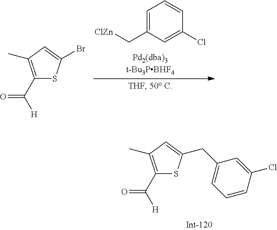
C1(C(=O)[H])=C(C)C=C(CC2=CC=CC(Cl)=C2)S1.C1(C(=O)[H])=C(C)C=C(Br)S1.C1=C(C[ClZn])C=C(Cl)C=C1
